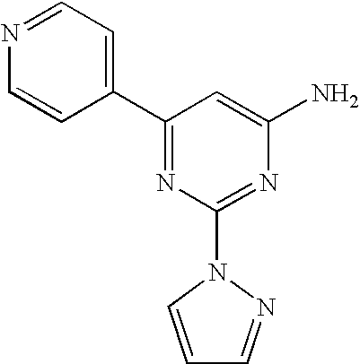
C1(C2=NC(N3C=CC=N3)=NC(N)=C2)=CC=NC=C1
